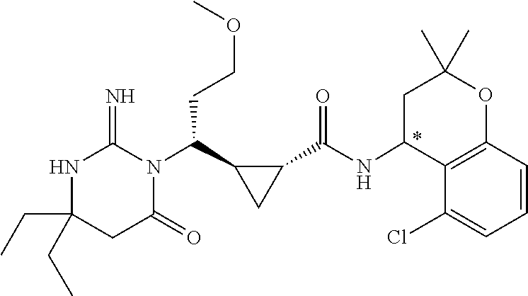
C(C1(CC)NC(=N)N(C(C2CC2C(NC2C3=C(OC(C)(C)C2)C=CC=C3Cl)=O)CCOC)C(=O)C1)C
